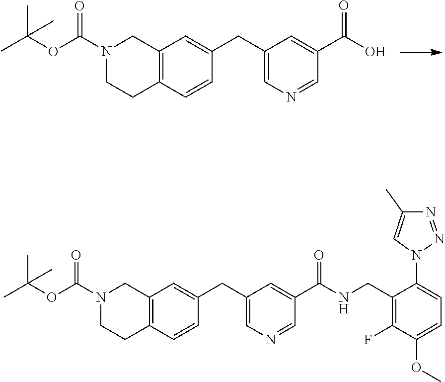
C12=C(C=CC(CC3=CN=CC(C(O)=O)=C3)=C1)CCN(C(OC(C)(C)C)=O)C2.C12=C(C=CC(CC3=CN=CC(C(NCC4=C(F)C(OC)=CC=C4N4N=NC(C)=C4)=O)=C3)=C1)CCN(C(OC(C)(C)C)=O)C2
